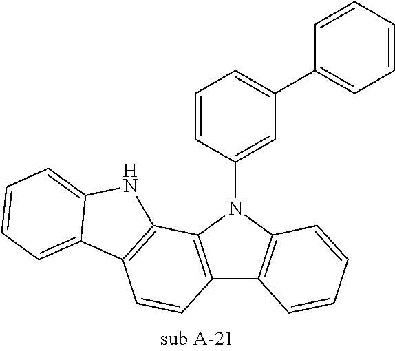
C12=C(N(C3=CC(C4=CC=CC=C4)=CC=C3)C3=C1C=CC=C3)C1=C(C=C2)C2=CC=CC=C2N1
